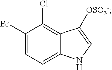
C1(Br)=CC=C2C(=C1Cl)C([OSO3-])=CN2
